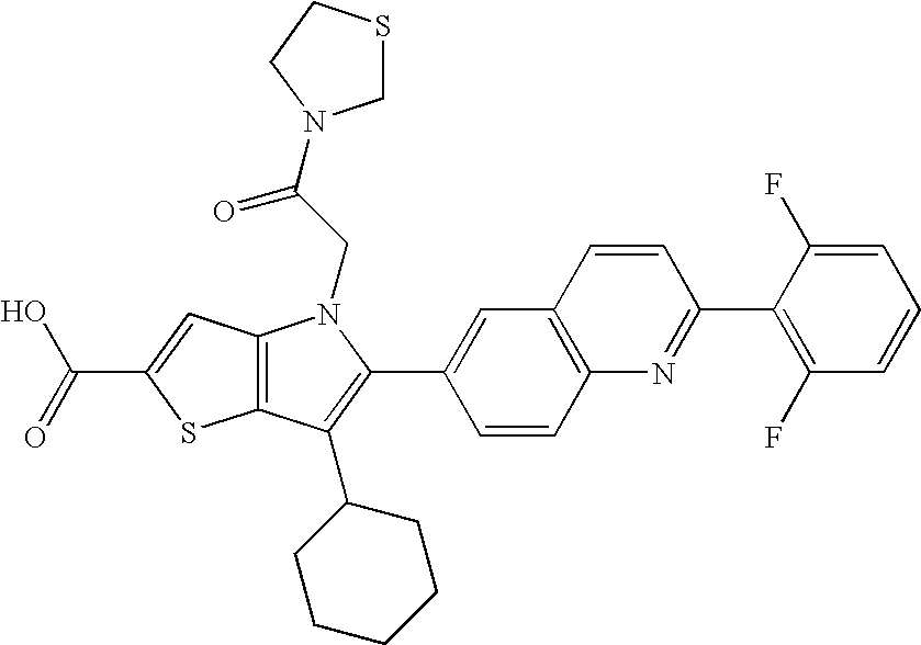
C(C1=CC2=C(S1)C(C1CCCCC1)=C(C1=CC3=C(C=C1)N=C(C1=C(F)C=CC=C1F)C=C3)N2CC(=O)N1CSCC1)(=O)O
